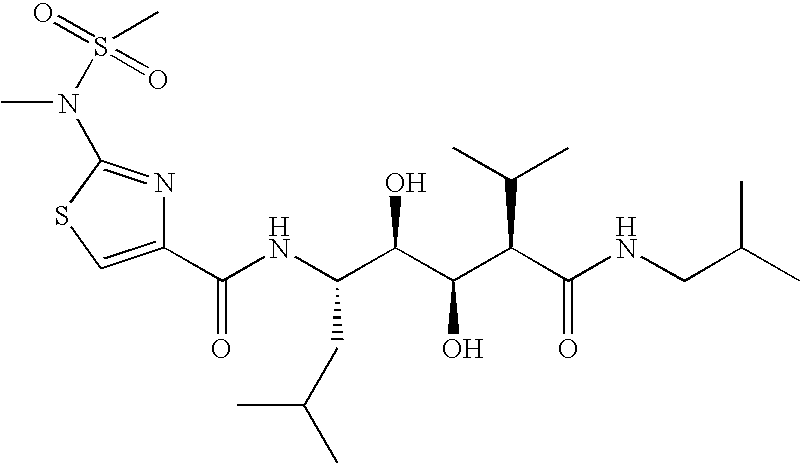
C1(C(NC(C(C(C(C(NCC(C)C)=O)C(C)C)O)O)CC(C)C)=O)=CSC(N(S(=O)(=O)C)C)=N1
